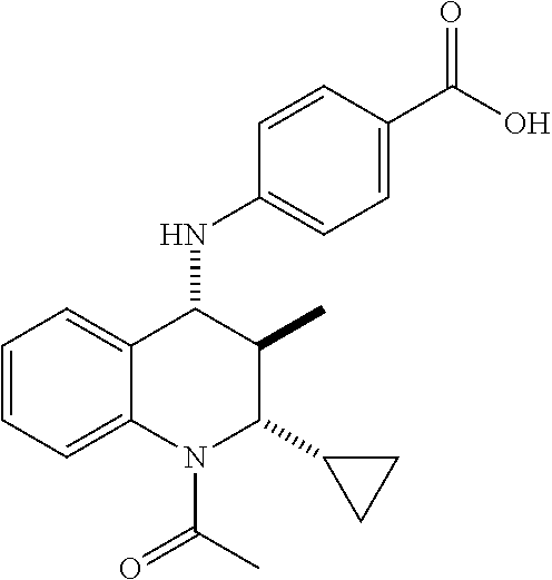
C12=CC=CC=C1N(C(C)=O)C(C1CC1)C(C)C2NC1=CC=C(C(O)=O)C=C1
